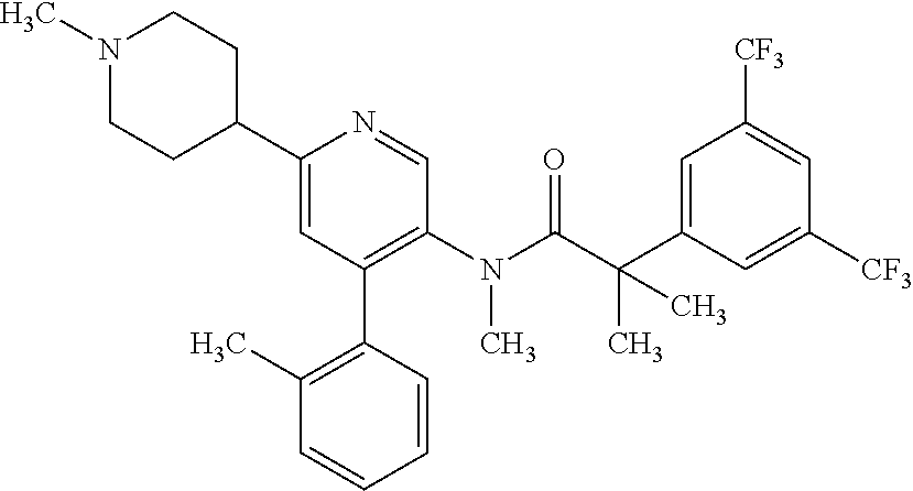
C1(C2CCN(C)CC2)=CC(C2=C(C)C=CC=C2)=C(N(C(C(C2=CC([CF3])=CC([CF3])=C2)(C)C)=O)C)C=N1
